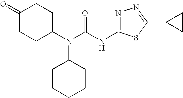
O=C1CCC(N(C(NC2=NN=C(C3CC3)S2)=O)C2CCCCC2)CC1
